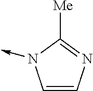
C1=CN=C([Me])N1->C
